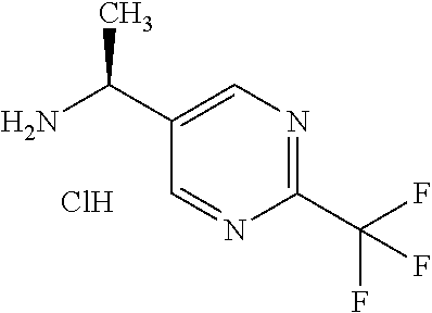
NC(C1=CN=C(C(F)(F)F)N=C1)C.Cl
